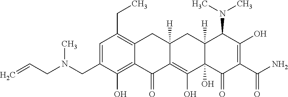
C1=C(CN(CC=C)C)C(O)=C2C(=C1CC)CC1([H])C(=C(O)C3(O)C([H])(C1)C(N(C)C)C(O)=C(C(N)=O)C3=O)C2=O
